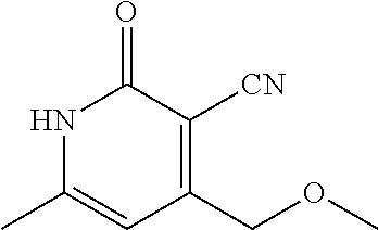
N1C(C)=CC(COC)=C([CN])C1=O
